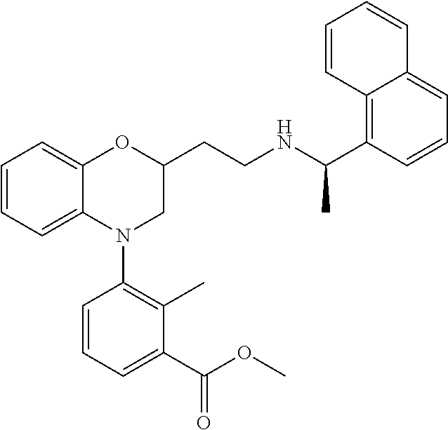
C1=CC=C2C(=C1)OC(CCNC(C1=C3C(=CC=C1)C=CC=C3)C)CN2C1=C(C)C(C(OC)=O)=CC=C1
